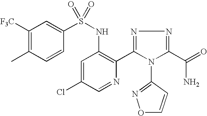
C1([F3C])=C(C)C=CC(S(NC2=C(C3=NN=C(C(=O)N)N3C3=NOC=C3)N=CC(Cl)=C2)(=O)=O)=C1
